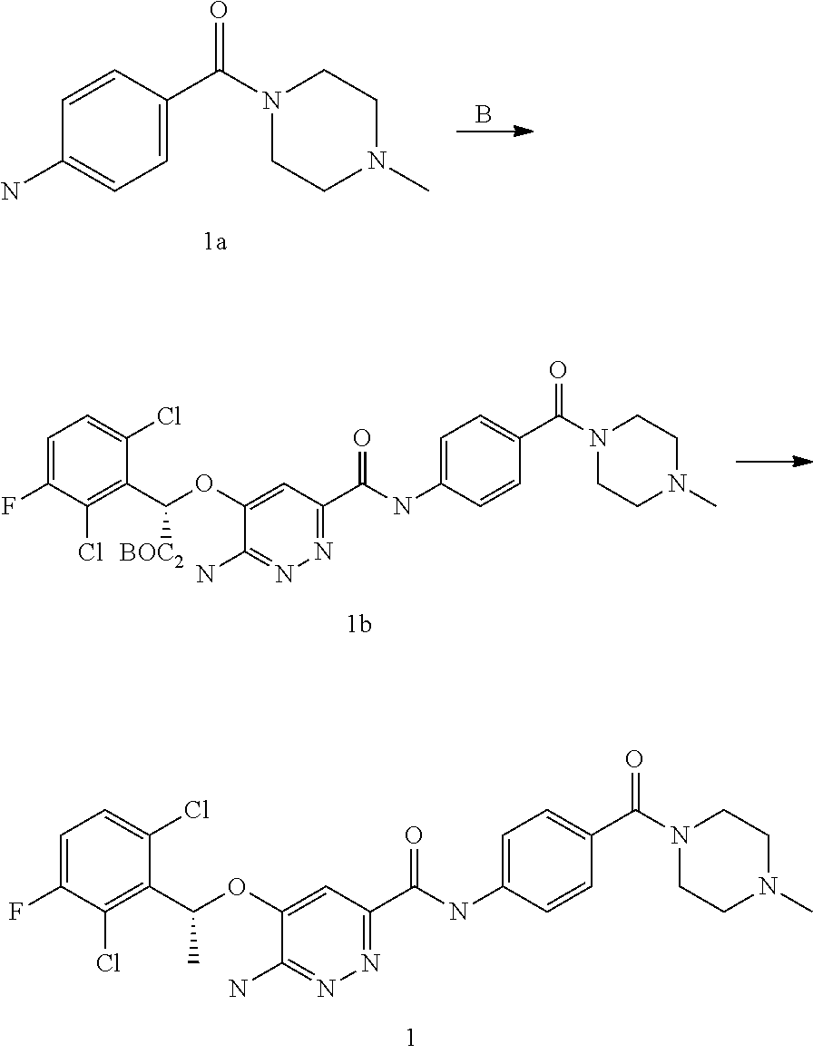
C1=CC(C(=O)N2CCN(C)CC2)=CC=C1N.B.C1=C(NC(C2=NN=C(N)C(OC(C)C3=C(Cl)C(F)=CC=C3Cl)=C2)=O)C=CC(C(=O)N2CCN(C)CC2)=C1.C1=C(NC(C2=NN=C(N)C(OC([BOC2])C3=C(Cl)C(F)=CC=C3Cl)=C2)=O)C=CC(C(=O)N2CCN(C)CC2)=C1
